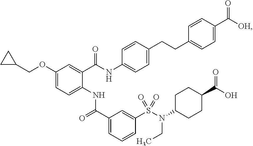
C1(OCC2CC2)=CC=C(NC(C2=CC=CC(S(N(C3CCC(C(O)=O)CC3)CC)(=O)=O)=C2)=O)C(C(NC2=CC=C(CCC3=CC=C(C([OH])=O)C=C3)C=C2)=O)=C1
